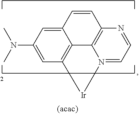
C12=CC(N(C)C)=CC3=C1C1=C(C=C2)N=CC=N1[Ir]3
